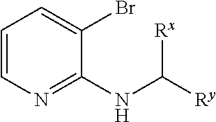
C1=CN=C(NC([Ry])[Rx])C(Br)=C1
